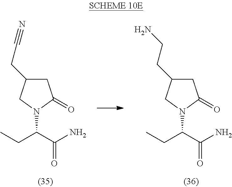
C1C(CCN)CN(C(C(N)=O)CC)C1=O.C1C(CC#N)CN(C(C(N)=O)CC)C1=O
